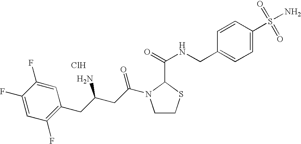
Cl.C1(F)=CC(F)=C(CC(CC(=O)N2CCSC2C(=O)NCC2=CC=C(S(N)(=O)=O)C=C2)N)C=C1F
